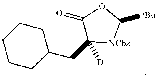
C1C(CC2([D])C(=O)OC([tBu])[NCbz]2)CCCC1
